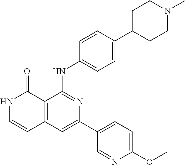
C1=CC(NC2=NC(C3=CC=C(OC)N=C3)=CC3=C2C(=O)NC=C3)=CC=C1C1CCN(C)CC1
